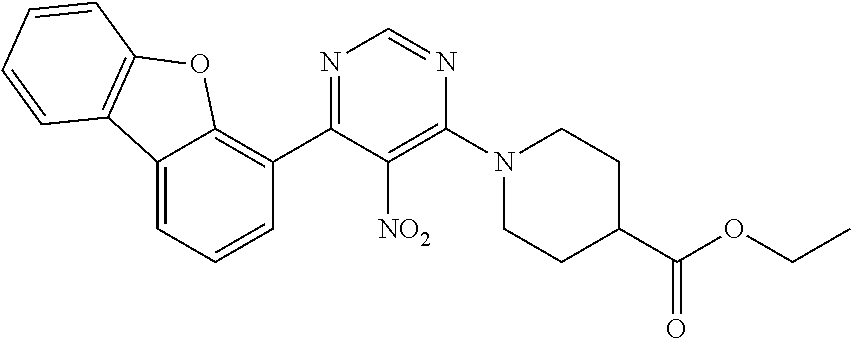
C12=CC=CC(C3=NC=NC(N4CCC(C(OCC)=O)CC4)=C3[NO2])=C1OC1=C2C=CC=C1
